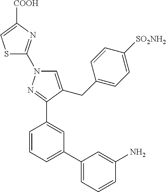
C1=CC=C(C2=CC=CC(N)=C2)C=C1C1=NN(C2=NC([COOH])=CS2)C=C1CC1=CC=C([SO2NH2])C=C1
